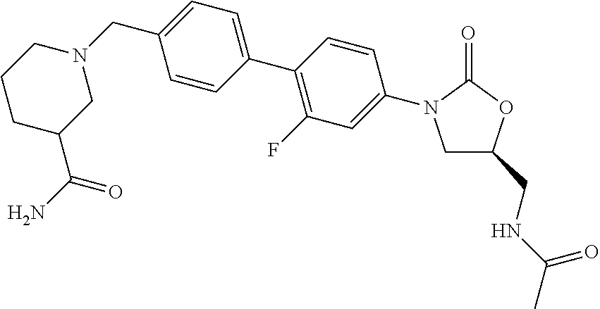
C1C(CNC(C)=O)OC(=O)N1C1=CC(F)=C(C2=CC=C(CN3CCCC(C(N)=O)C3)C=C2)C=C1
